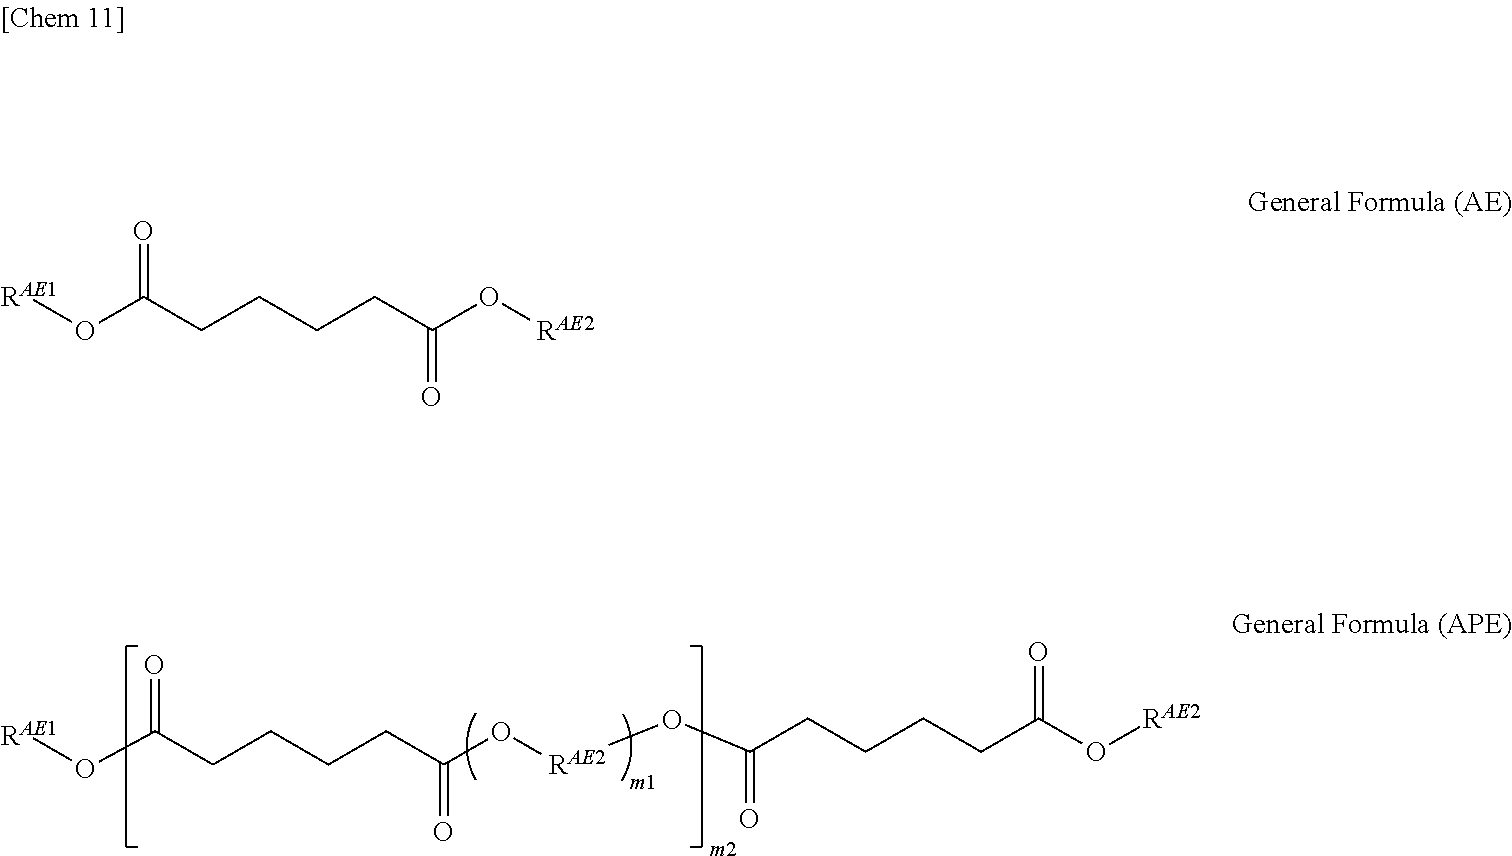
[RAE1]OC(CCCCC(O[RAE2]OC(CCCCC(O[RAE2])=O)=O)=O)=O.[RAE1]OC(CCCCC(O[RAE2])=O)=O
